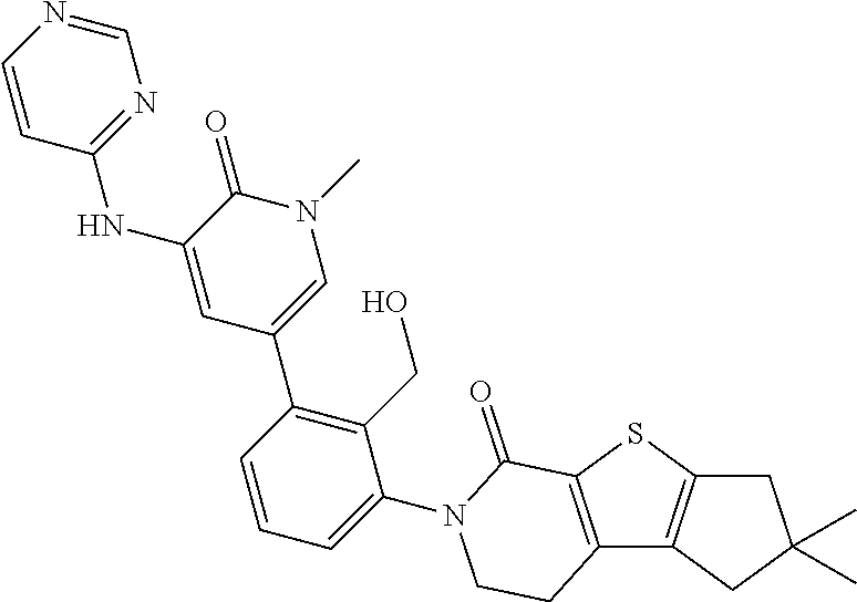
C1C2=C(CC1(C)C)C1=C(S2)C(=O)N(C2=CC=CC(C3=CN(C)C(=O)C(NC4=NC=NC=C4)=C3)=C2CO)CC1
